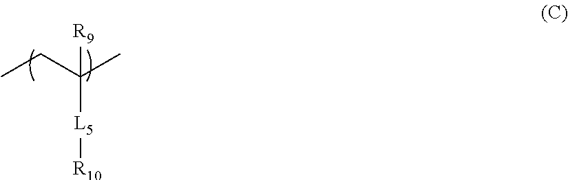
CCC(C)([L5][R10])[R9]
